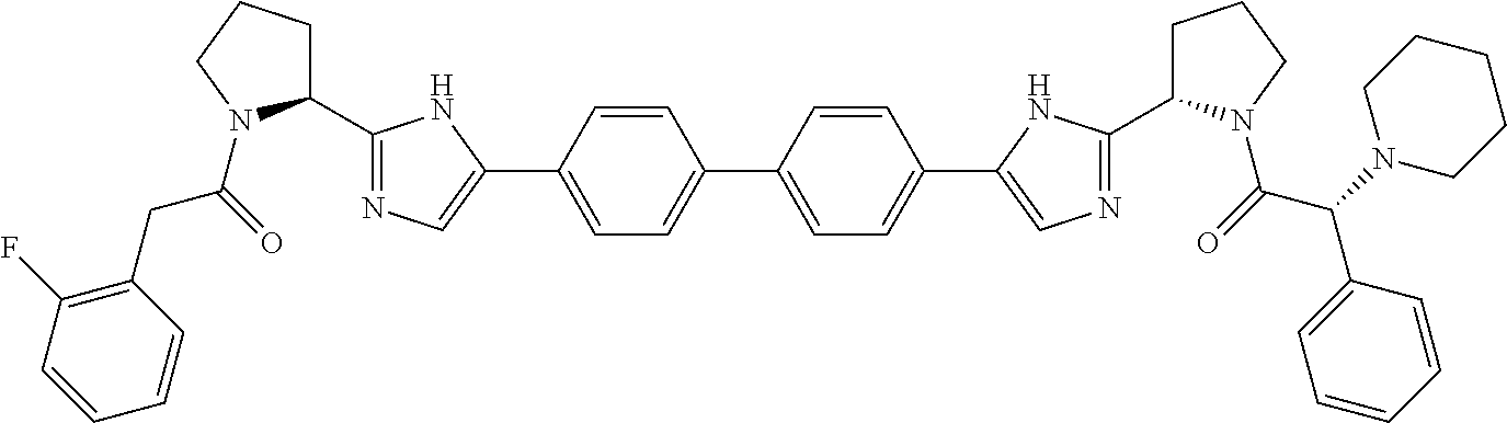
C(C(=O)N1C(C2=NC=C(C3=CC=C(C4=CC=C(C5=CN=C(C6CCCN6C(=O)C(N6CCCCC6)C6=CC=CC=C6)N5)C=C4)C=C3)N2)CCC1)C1=C(F)C=CC=C1
